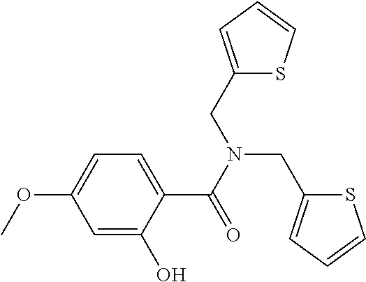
C1=C(O)C(C(=O)N(CC2=CC=CS2)CC2=CC=CS2)=CC=C1OC
